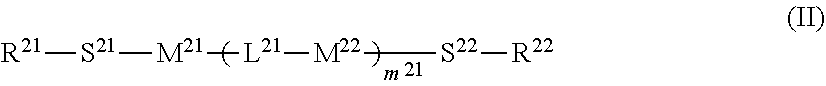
[R21][S21][M21][L21][M22][S22][R22]
